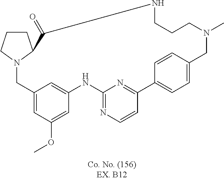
N12CC3=CC(OC)=CC(=C3)NC3=NC=CC(=N3)C3=CC=C(C=C3)CN(C)CCCNC(=O)C1CCC2
